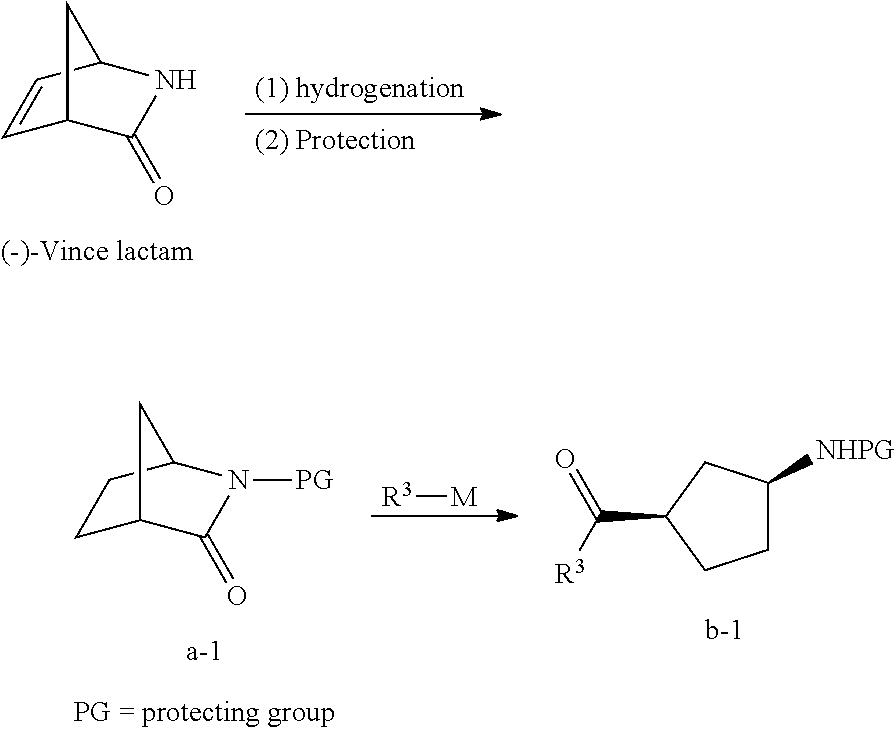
C1=CC2NC(=O)C1C2.C1C2C(=O)N([PG])C(C1)C2.[R3][M].C1C([NHPG])CC(C([R3])=O)C1
